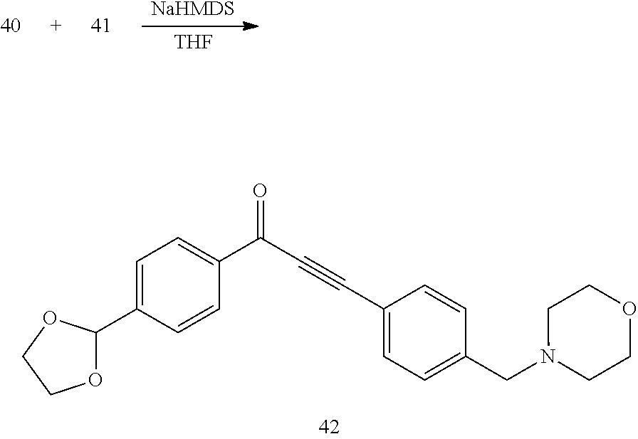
C1=CC(C#CC(C2=CC=C(C3OCCO3)C=C2)=O)=CC=C1CN1CCOCC1.[NaHMDS].[THF]
